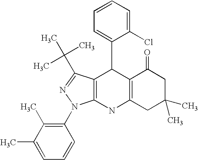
C12=C(NC3=C(C1C1=CC=CC=C1Cl)C(C(C)(C)C)=NN3C1=C(C)C(C)=CC=C1)CC(C)(C)CC2=O
